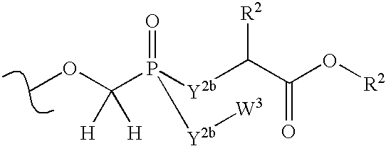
COC([H])([H])P(=O)([Y2b]C([R2])C(=O)O[R2])[Y2b][W3]
